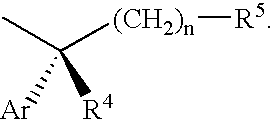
CC([(CH2)n][R5])([Ar])[R4]
